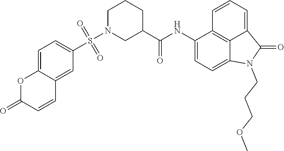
C1(NC(C2CCCN(S(C3=CC=C4C(=C3)C=CC(=O)O4)(=O)=O)C2)=O)=CC=C2C3=C1C=CC=C3C(=O)N2CCCOC
